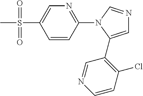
C1=CC(N2C(C3=C(Cl)C=CN=C3)=CN=C2)=NC=C1S(C)(=O)=O
